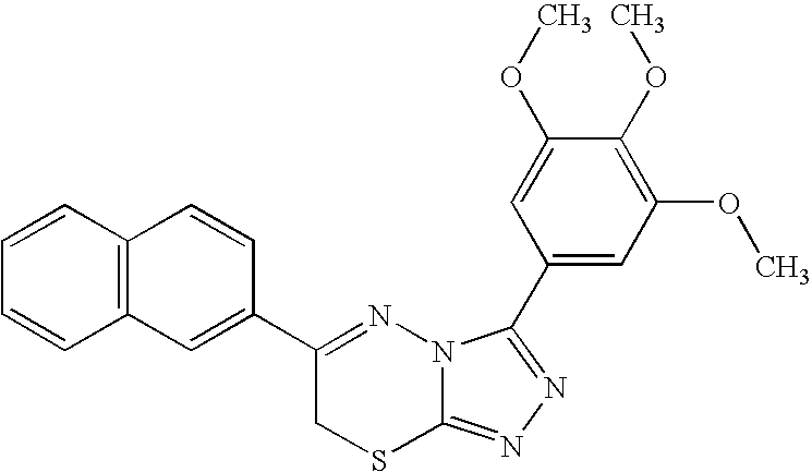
C1=CC2=C(C=C1)C=C(C1=NN3C(=NN=C3C3=CC(OC)=C(OC)C(OC)=C3)SC1)C=C2
